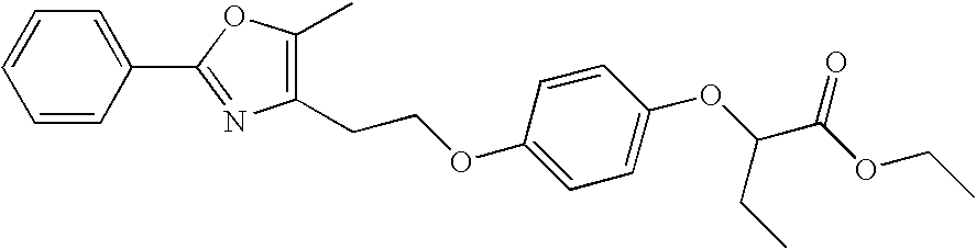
C1=CC(C2=NC(CCOC3=CC=C(OC(C(OCC)=O)CC)C=C3)=C(C)O2)=CC=C1
